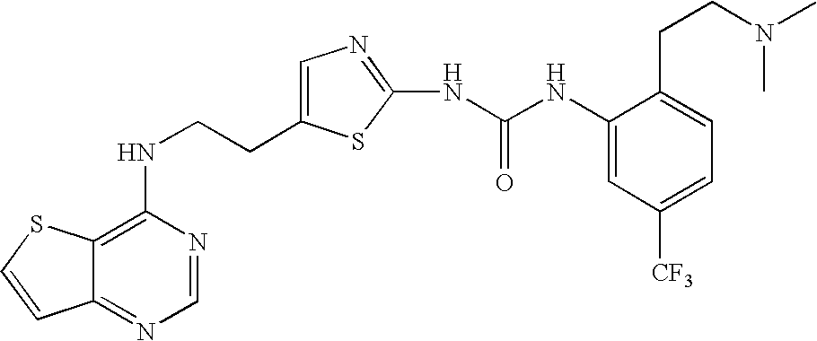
C(CNC1=C2C(=NC=N1)C=CS2)C1=CN=C(NC(=O)NC2=CC([CF3])=CC=C2CCN(C)C)S1
